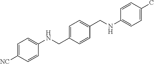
C1=C([NC])C=CC(NCC2=CC=C(CNC3=CC=C(C)C=C3)C=C2)=C1
